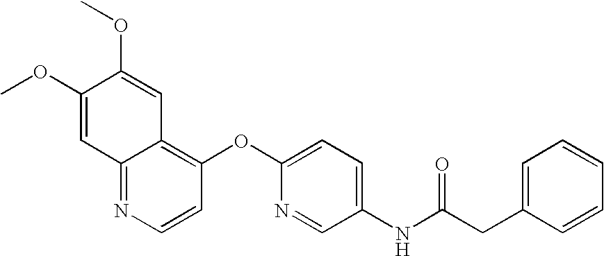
C1(OC)=CC2=NC=CC(OC3=CC=C(NC(CC4=CC=CC=C4)=O)C=N3)=C2C=C1OC
